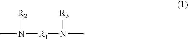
CN([R1]N(C)[R3])[R2]
